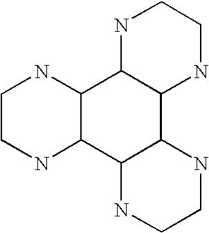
C1CNC2C(N1)C1C(C3C2NCCN3)NCCN1
